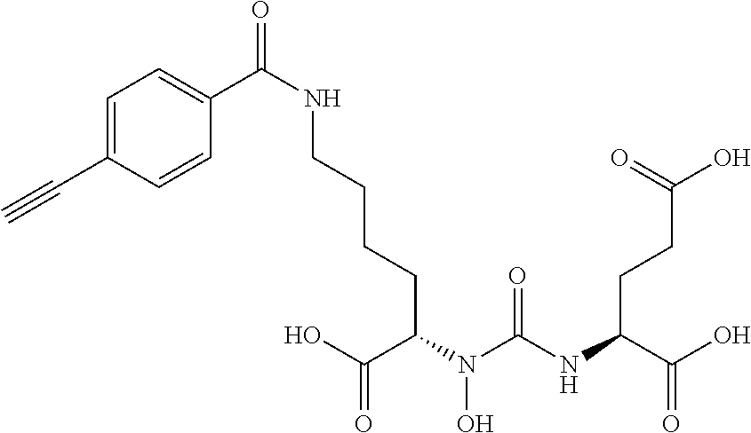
C(CC(C(O)=O)N(C(NC(C(O)=O)CCC(O)=O)=O)O)CCNC(=O)C1=CC=C(C#C)C=C1
